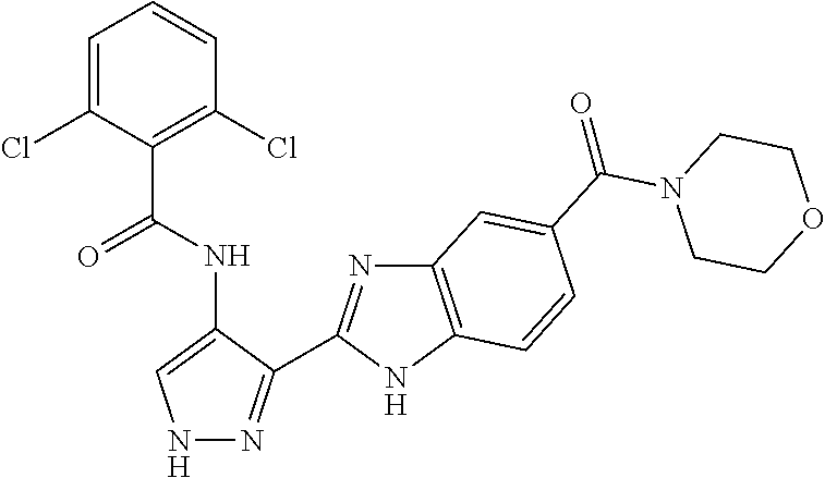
C1=CC(Cl)=C(C(NC2=CNN=C2C2=NC3=C(N2)C=CC(C(N2CCOCC2)=O)=C3)=O)C(Cl)=C1
